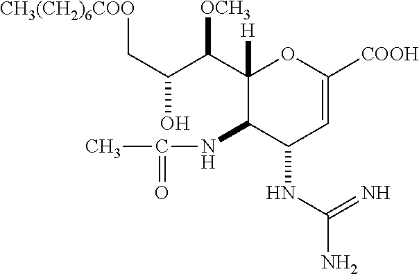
[CH3(CH2)6COO]CC(O)C([OCH3])C1([H])C(NC(=O)C)C(NC(N)=N)C=C([COOH])O1
